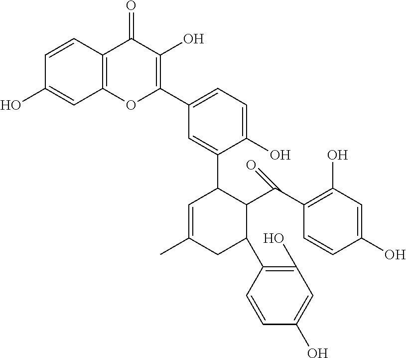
C1=CC2=C(C=C1O)OC(C1=CC=C(O)C(C3C=C(C)CC(C4=C(O)C=C(O)C=C4)C3C(=O)C3=C(O)C=C(O)C=C3)=C1)=C(O)C2=O
